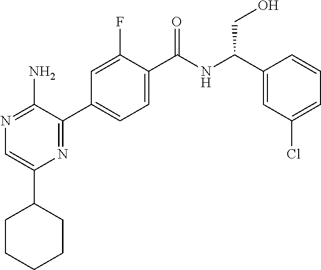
N1=C(N)C(C2=CC=C(C(NC(C3=CC(Cl)=CC=C3)CO)=O)C(F)=C2)=NC(C2CCCCC2)=C1
